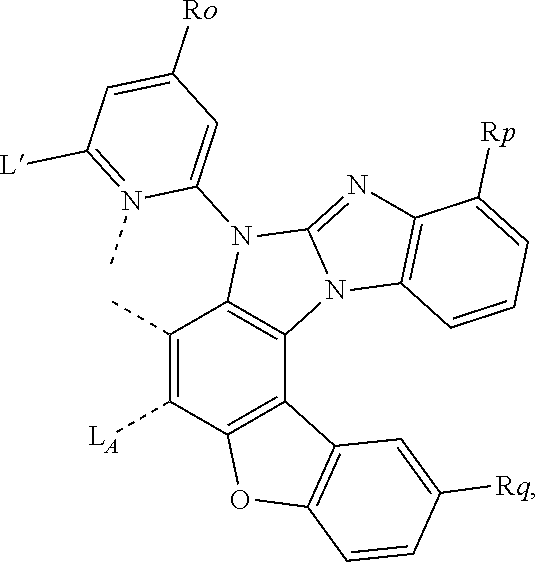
C12=C(N3C(=NC4=C3C=CC=C4[Rp])N1C1=CC([Ro])=CC([L])=N1C)C1=C(C([LA])=C2C)OC2=C1C=C([Rq])C=C2
